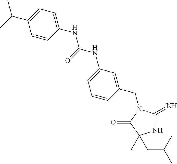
N1C(=N)N(CC2=CC(NC(=O)NC3=CC=C(C(C)C)C=C3)=CC=C2)C(=O)C1(C)CC(C)C
